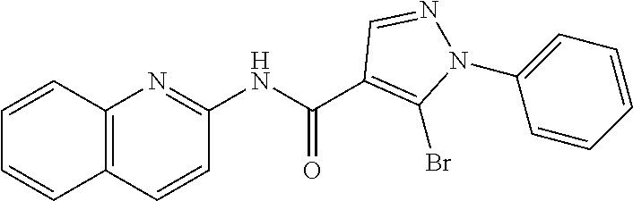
C12=C(C=CC(NC(C3=C(Br)N(C4=CC=CC=C4)N=C3)=O)=N1)C=CC=C2
